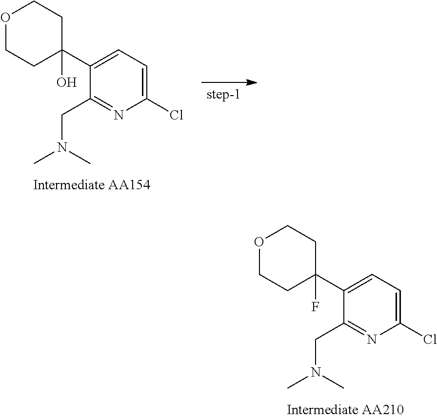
C1(Cl)=CC=C(C2(O)CCOCC2)C(CN(C)C)=N1.C1(Cl)=CC=C(C2(F)CCOCC2)C(CN(C)C)=N1
